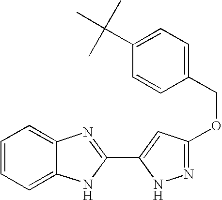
C1=CC=C2C(=C1)N=C(C1=CC(OCC3=CC=C(C(C)(C)C)C=C3)=NN1)N2
